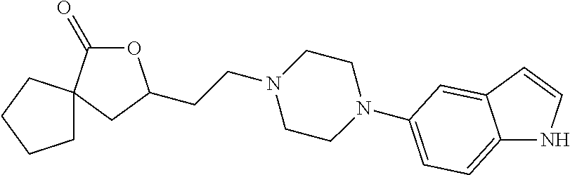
C12=CC=C(N3CCN(CCC4OC(=O)C5(C4)CCCC5)CC3)C=C1C=CN2
